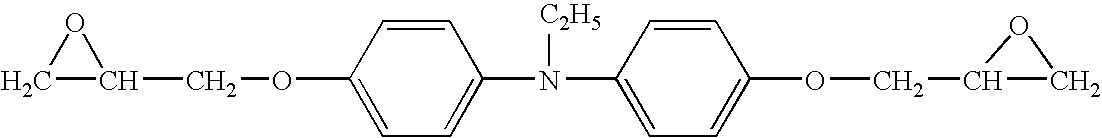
C1C(COC2=CC=C(N(C3=CC=C(OCC4CO4)C=C3)[C2H5])C=C2)O1
